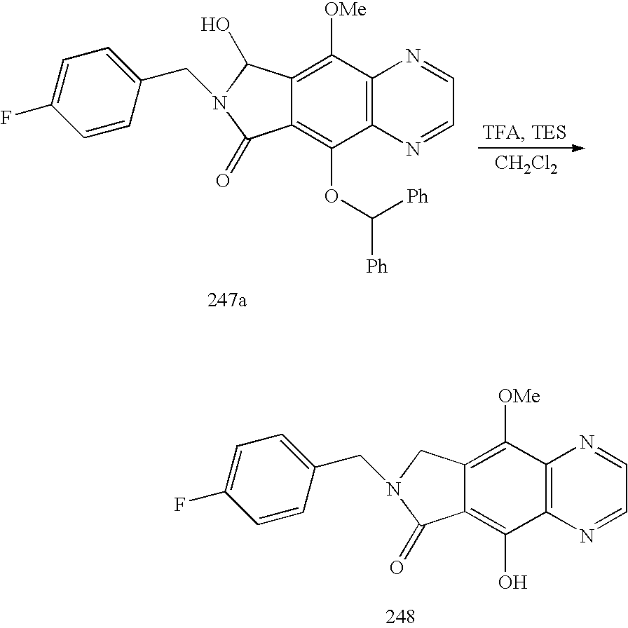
C1([OMe])=C2C(=C(OC([Ph])[Ph])C3=C1N=CC=N3)C(=O)N(CC1=CC=C(F)C=C1)C2O.[CH2Cl2].C1([OMe])=C2C(=C(O)C3=C1N=CC=N3)C(=O)N(CC1=CC=C(F)C=C1)C2
